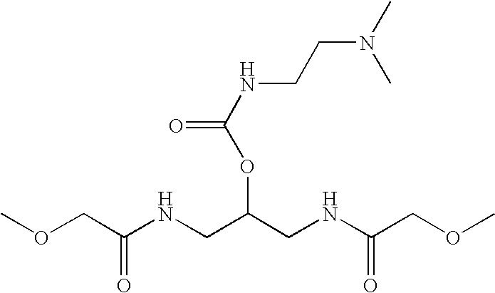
COCC(NCC(CNC(COC)=O)OC(NCCN(C)C)=O)=O
